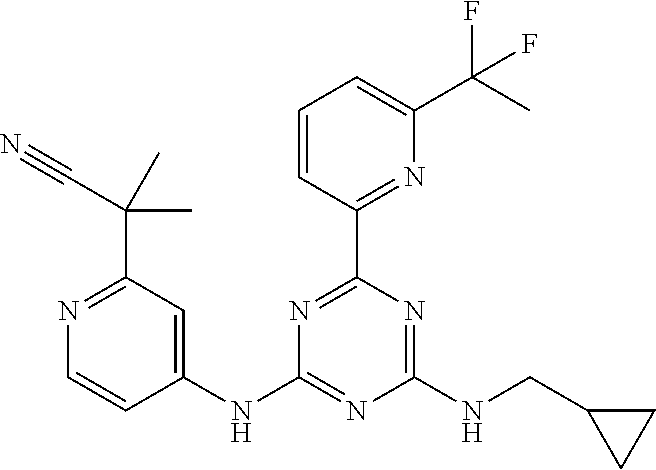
C1(NC2=NC(NCC3CC3)=NC(C3=NC(C(C)(F)F)=CC=C3)=N2)=CC(C(C)(C)C#N)=NC=C1
